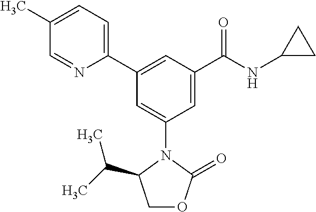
C1(C)=CC=C(C2=CC(C(NC3CC3)=O)=CC(N3C(C(C)C)COC3=O)=C2)N=C1
